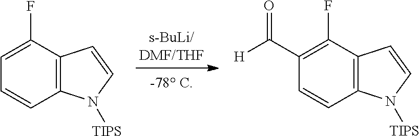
C12=C(C(F)=CC=C1)C=CN2[TIPS].C12=C(C(F)=C(C([H])=O)C=C1)C=CN2[TIPS]
